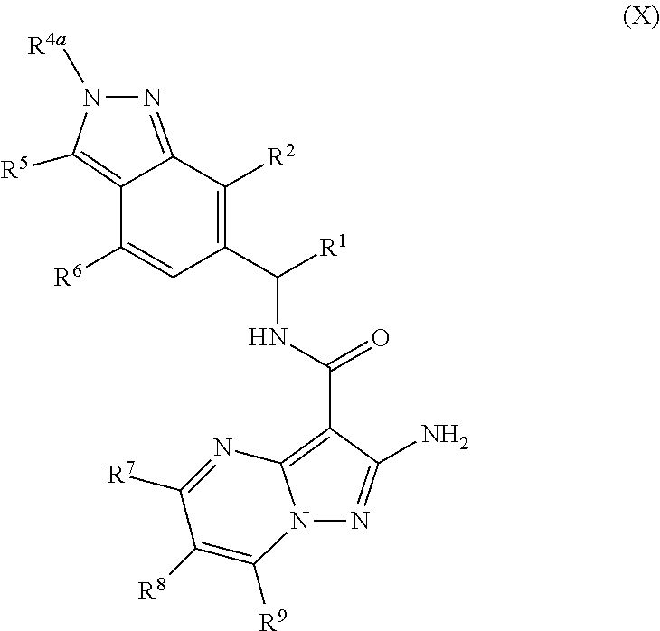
C12=C([R5])N([R4a])N=C1C([R2])=C(C(NC(C1=C3N(N=C1N)C([R9])=C([R8])C([R7])=N3)=O)[R1])C=C2[R6]
